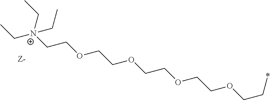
CC[N+](CC)(CC)CCOCCOCCOCCOCC*
